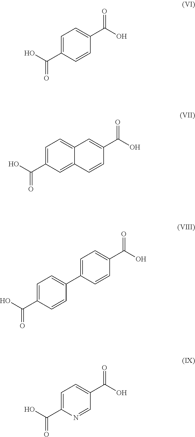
C1=C(C(O)=O)C=CC(C(O)=O)=C1.C1=C(C(O)=O)C=C2C(=C1)C=C(C(O)=O)C=C2.C1=C(C(O)=O)C=CC(C2=CC=C(C(O)=O)C=C2)=C1.C1=C(C(O)=O)N=CC(C(O)=O)=C1
